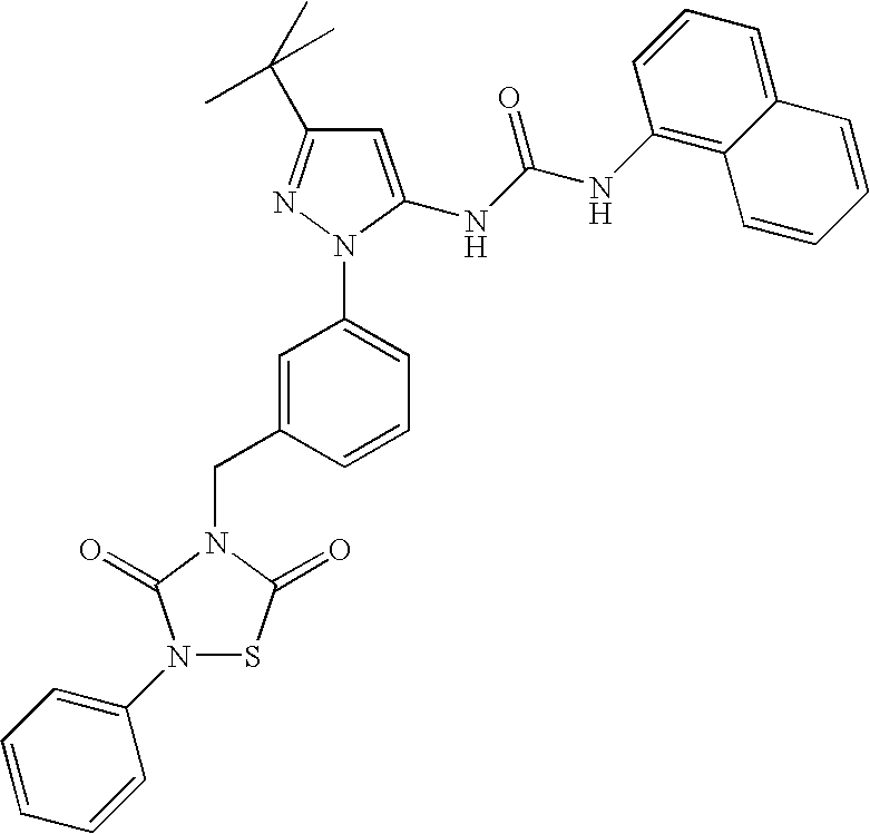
C1=C(NC(NC2=C3C(=CC=C2)C=CC=C3)=O)N(C2=CC=CC(CN3C(=O)SN(C4=CC=CC=C4)C3=O)=C2)N=C1C(C)(C)C
